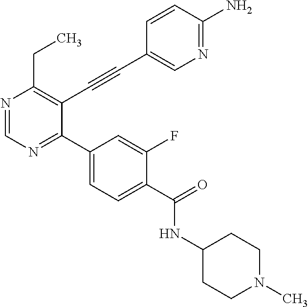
N1=CN=C(C2=CC=C(C(=O)NC3CCN(C)CC3)C(F)=C2)C(C#CC2=CN=C(N)C=C2)=C1CC
